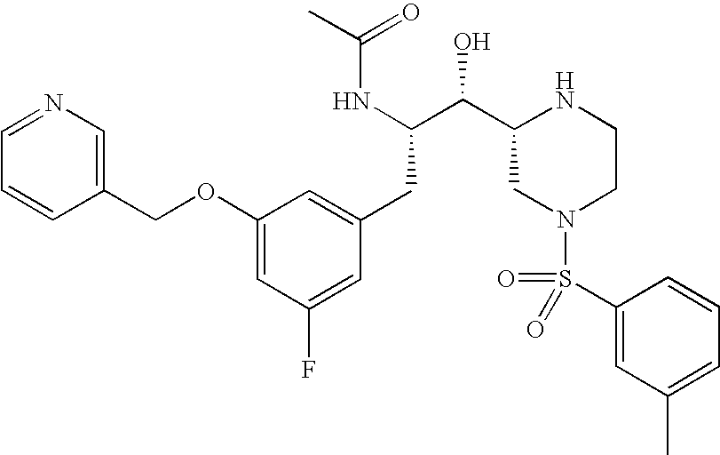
C(C(NC(=O)C)C(C1CN(S(C2=CC(C)=CC=C2)(=O)=O)CCN1)O)C1=CC(OCC2=CN=CC=C2)=CC(F)=C1
